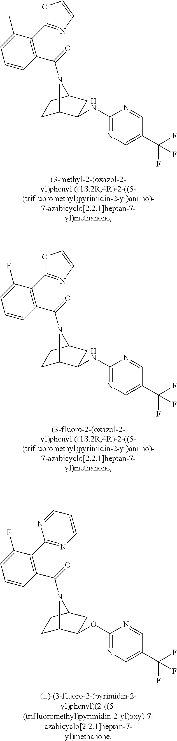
C(=O)(N1C2CCC1CC2NC1=NC=C(C(F)(F)F)C=N1)C1=C(C2=NC=CO2)C(C)=CC=C1.C(=O)(N1C2CCC1CC2NC1=NC=C(C(F)(F)F)C=N1)C1=C(C2=NC=CO2)C(F)=CC=C1.C(=O)(N1C2CCC1CC2OC1=NC=C(C(F)(F)F)C=N1)C1=C(C2=NC=CC=N2)C(F)=CC=C1
